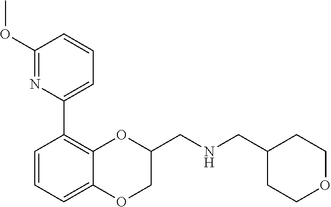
C1=CC=C(C2=C3OC(CNCC4CCOCC4)COC3=CC=C2)N=C1OC
